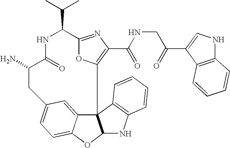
C12=NC(C(=O)NCC(=O)C3=CNC4=C3C=CC=C4)=C(O1)C13C4=CC(=CC=C4OC1NC1=C3C=CC=C1)CC(N)C(=O)NC2C(C)C
